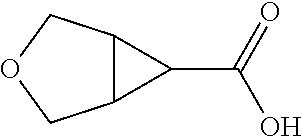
C1(C(O)=O)C2C1COC2
